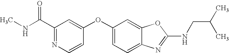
C1(C(NC)=O)=NC=CC(OC2=CC=C3C(=C2)OC(NCC(C)C)=N3)=C1
